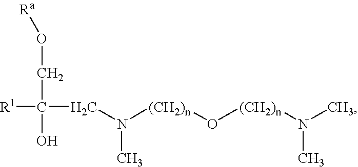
[Ra]OCC(O)([R1])CN([(CH2)n]O[(CH2)n]N(C)C)C
